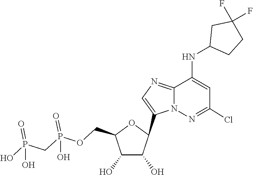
C1(C2C(O)C(O)C(COP(=O)(O)CP(=O)(O)O)O2)=CN=C2C(NC3CC(F)(F)CC3)=CC(Cl)=NN12
